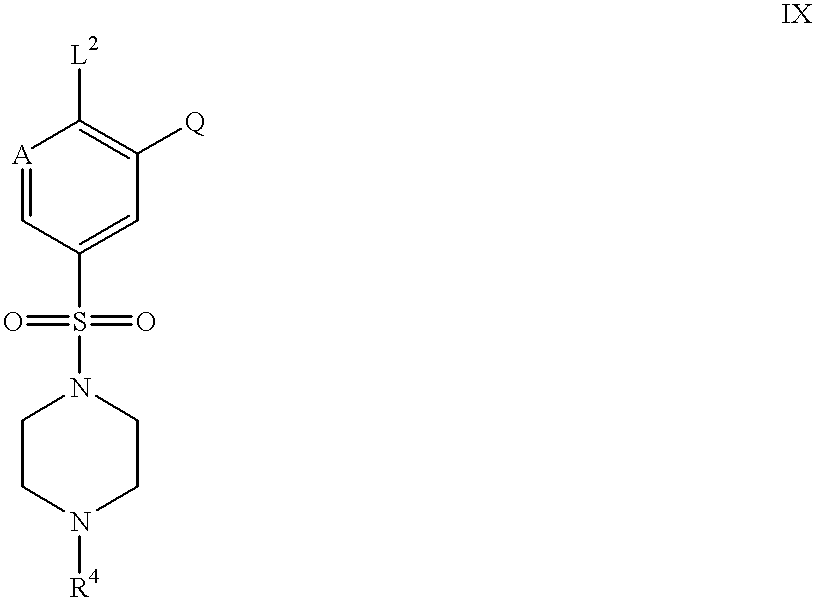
[A]1=CC(S(=O)(=O)N2CCN([R4])CC2)=CC([Q])=C1[L2]
